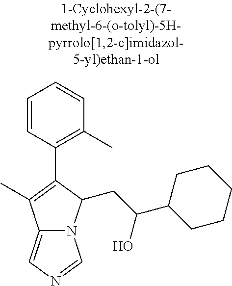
C12=CN=CN1C(CC(C1CCCCC1)O)C(C1=C(C)C=CC=C1)=C2C
